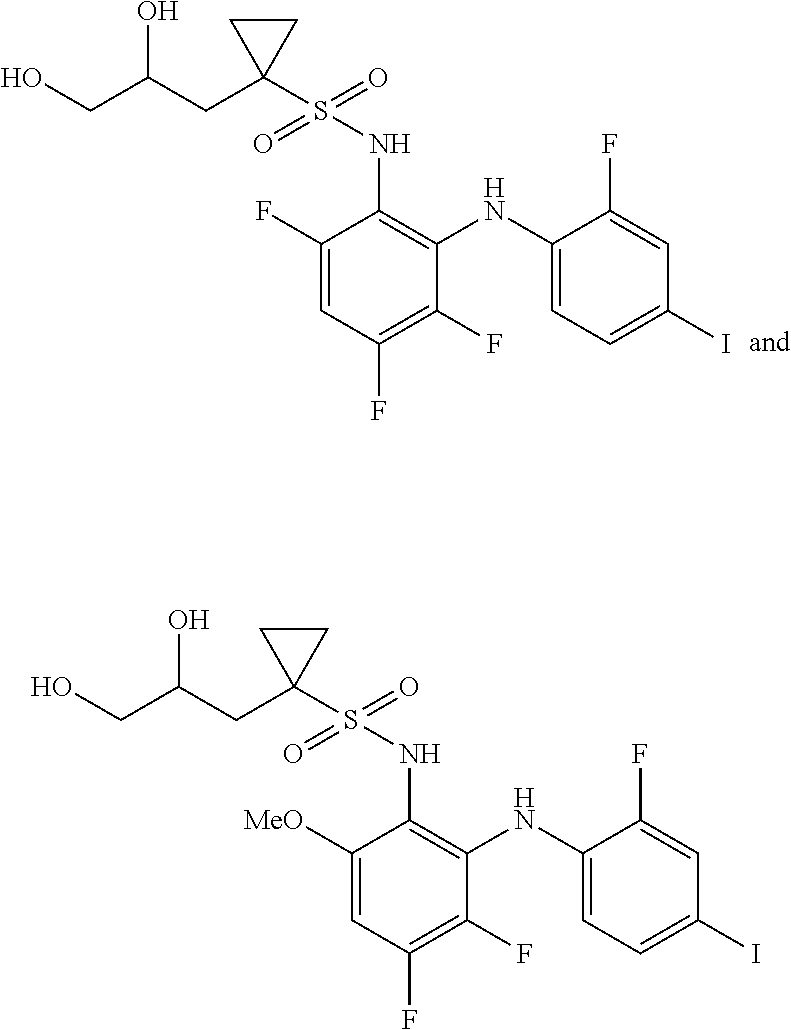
C1(F)=CC(F)=C(F)C(NC2=CC=C(I)C=C2F)=C1NS(C1(CC(CO)O)CC1)(=O)=O.C1([MeO])=CC(F)=C(F)C(NC2=CC=C(I)C=C2F)=C1NS(C1(CC(CO)O)CC1)(=O)=O
